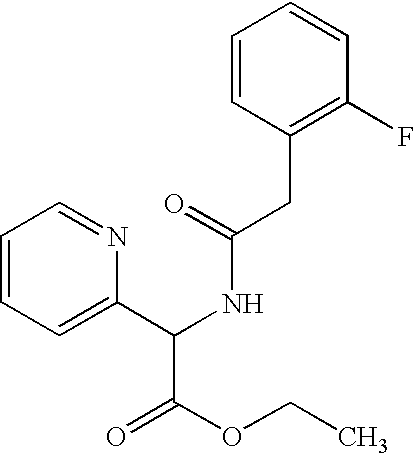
C1=CC=C(C(NC(CC2=C(F)C=CC=C2)=O)C(OCC)=O)N=C1
